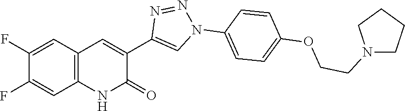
C1=C(F)C(F)=CC2=C1NC(=O)C(C1=CN(C3=CC=C(OCCN4CCCC4)C=C3)N=N1)=C2
